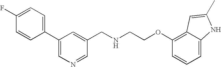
C1=CC(C2=CN=CC(CNCCOC3=C4C(=CC=C3)NC(C)=C4)=C2)=CC=C1F
